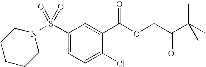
S(C1=CC=C(Cl)C(C(OCC(C(C)(C)C)=O)=O)=C1)(=O)(=O)N1CCCCC1
